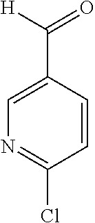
C1(C([H])=O)=CN=C(Cl)C=C1
